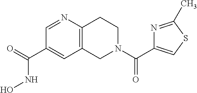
C12=C(N=CC(C(=O)NO)=C1)CCN(C(=O)C1=CSC(C)=N1)C2
